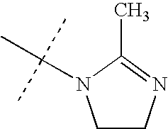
CC1=NCCN1C(C)(C)C
